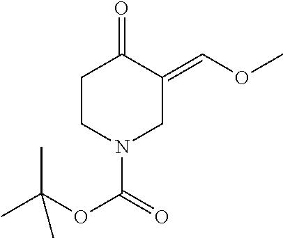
C1CN(C(=O)OC(C)(C)C)CC(=COC)C1=O
